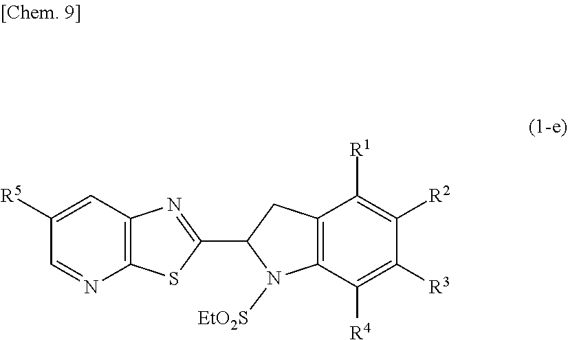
C12=C(C=C([R5])C=N1)N=C(C1N([EtO2S])C3=C(C1)C([R1])=C([R2])C([R3])=C3[R4])S2
